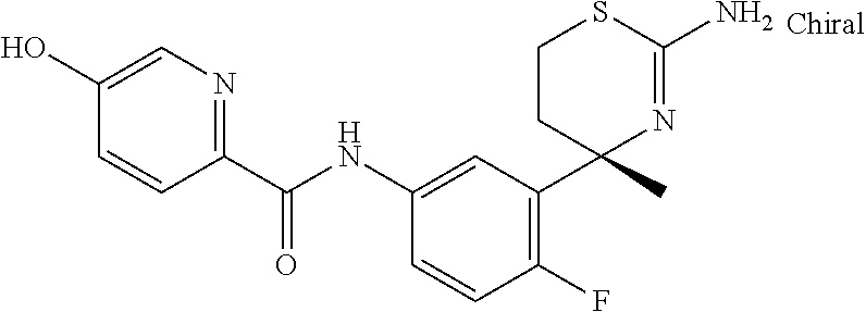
C1(NC(C2=NC=C(O)C=C2)=O)=CC(C2(C)N=C(N)SCC2)=C(F)C=C1
